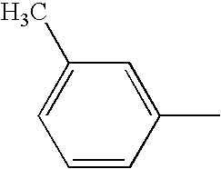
CC1=CC(C)=CC=C1
